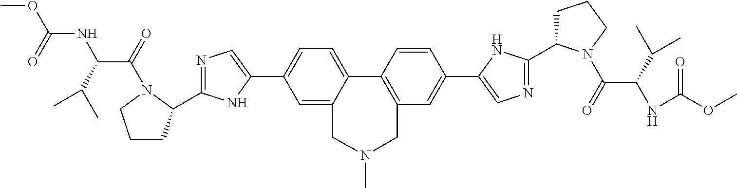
N1=C(C2CCCN2C(=O)C(C(C)C)NC(OC)=O)NC(C2=CC=C3C(=C2)CN(C)CC2=C3C=CC(C3=CN=C(C4CCCN4C(=O)C(C(C)C)NC(OC)=O)N3)=C2)=C1
